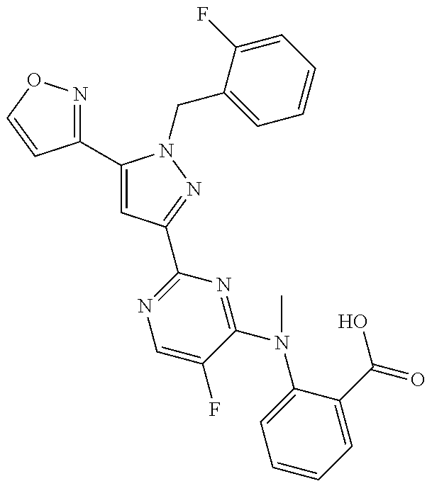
C1(C2=CC(C3=NC=C(F)C(N(C4=CC=CC=C4C(=O)O)C)=N3)=NN2CC2=CC=CC=C2F)=NOC=C1
